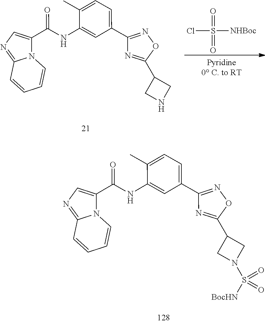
N12C(=NC=C1C(NC1=CC(C3=NOC(C4CNC4)=N3)=CC=C1C)=O)C=CC=C2.O=S(=O)([NHBoc])Cl.N12C(=NC=C1C(NC1=CC(C3=NOC(C4CN(S([BocHN])(=O)=O)C4)=N3)=CC=C1C)=O)C=CC=C2
